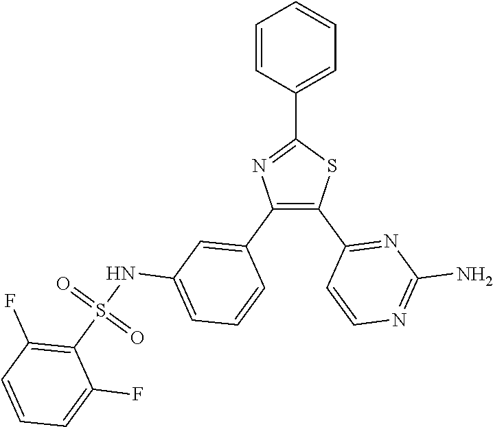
C1=C(C2=NC(C3=CC(NS(C4=C(F)C=CC=C4F)(=O)=O)=CC=C3)=C(C3=NC(N)=NC=C3)S2)C=CC=C1
